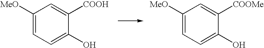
C1([MeO])=CC=C(O)C([COOH])=C1.C1([MeO])=CC=C(O)C([COOMe])=C1
